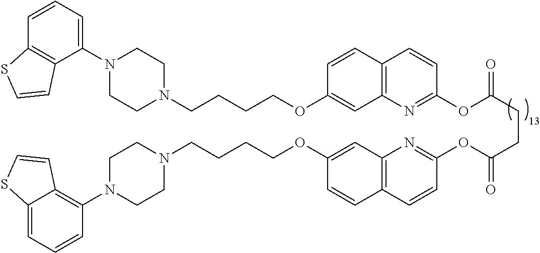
C1=CC2=C(C(N3CCN(CCCCOC4=CC5=C(C=C4)C=CC(OC(CCC(OC4=NC6=C(C=C4)C=CC(OCCCCN4CCN(C7=C8C(=CC=C7)SC=C8)CC4)=C6)=O)=O)=N5)CC3)=C1)C=CS2
